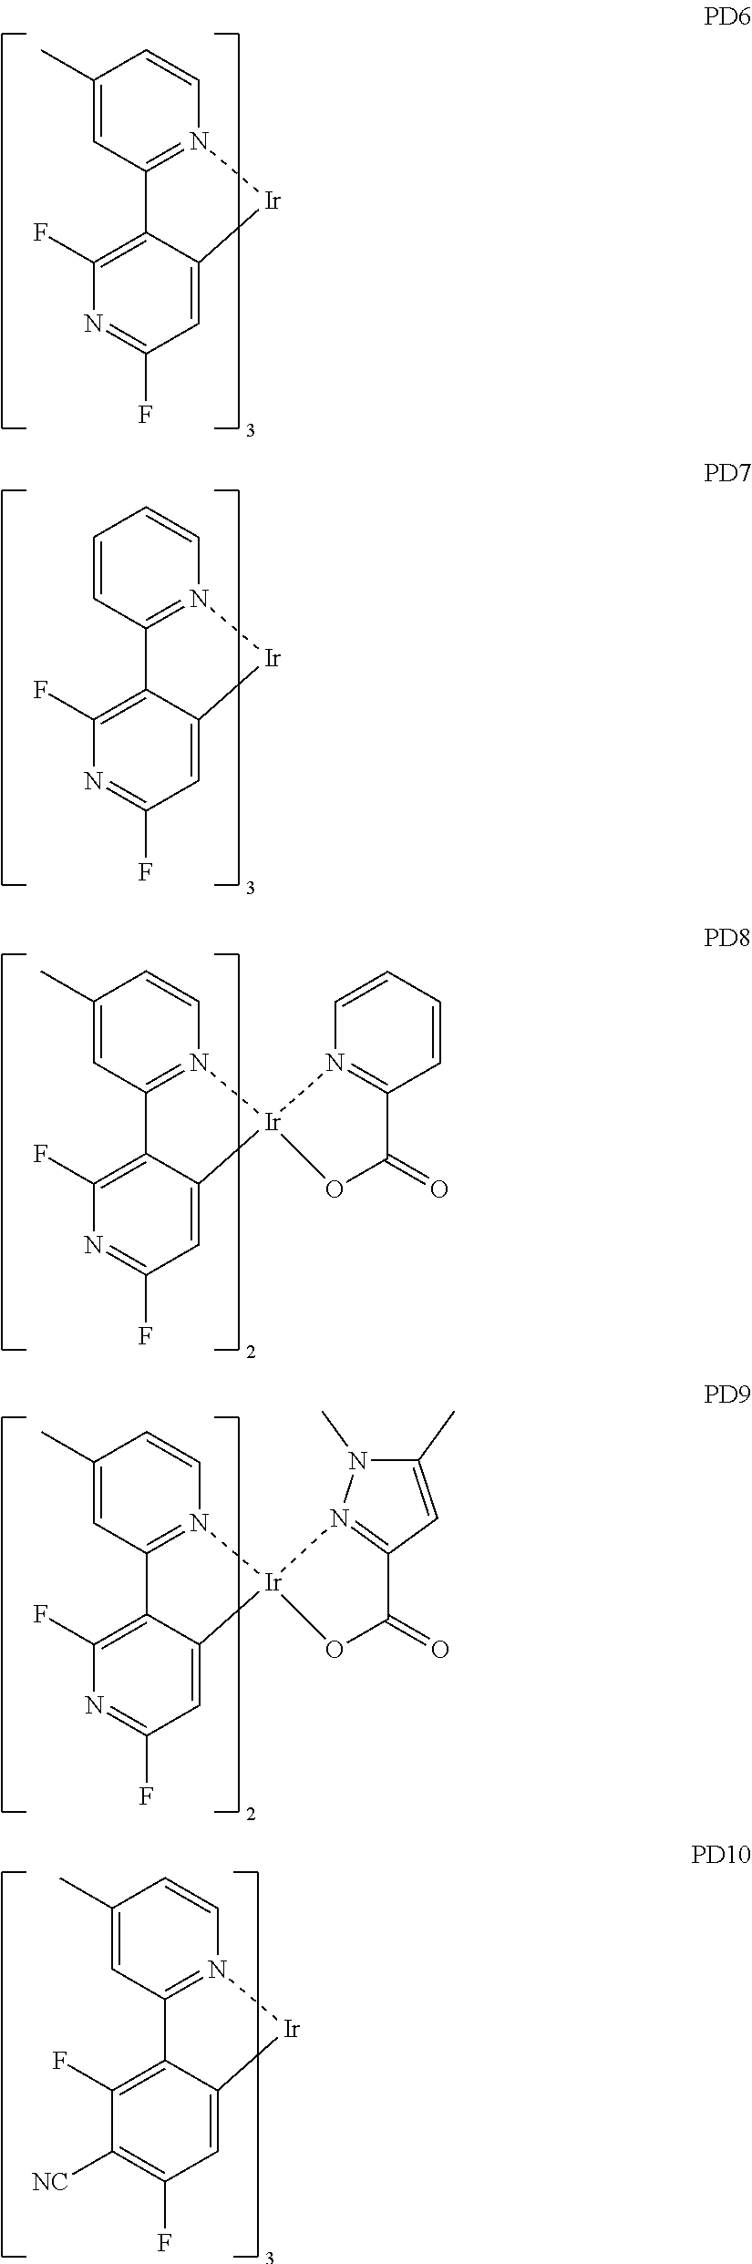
C1(F)=C2C(=CC(F)=N1)[Ir]N1=C2C=C(C)C=C1.C1(F)=C2C(=CC(F)=N1)[Ir]N1=C2C=CC=C1.C1(F)=C2C(=CC(F)=N1)[Ir]1(N3=C2C=C(C)C=C3)N2=C(C=CC=C2)C(=O)O1.C1(F)=C2C(=CC(F)=N1)[Ir]1(N3=C2C=C(C)C=C3)OC(=O)C2=N1N(C)C(C)=C2.C1(F)=C2C(=CC(F)=C1[NC])[Ir]N1=C2C=C(C)C=C1
